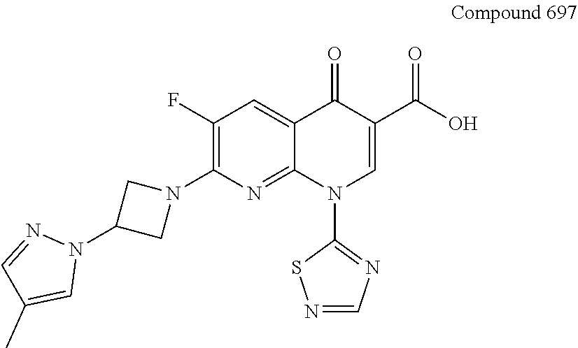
C1(F)=C(N2CC(N3N=CC(C)=C3)C2)N=C2C(=C1)C(=O)C(C(O)=O)=CN2C1=NC=NS1
